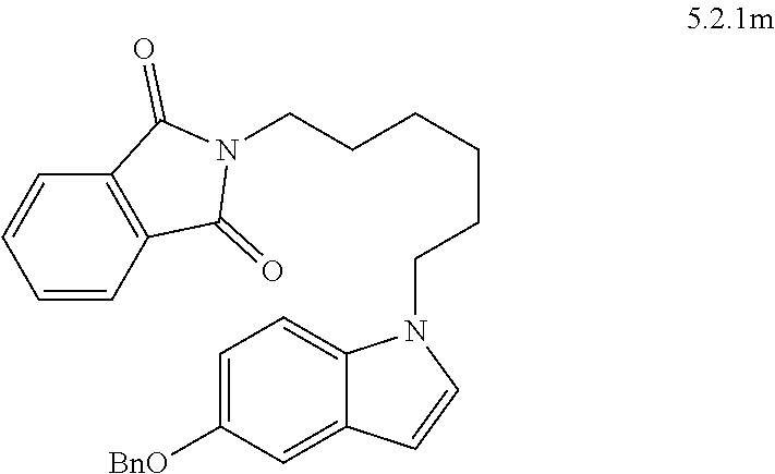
C1=CC2=C(C=C1)C(=O)N(CCCCCCN1C3=CC=C([BnO])C=C3C=C1)C2=O
